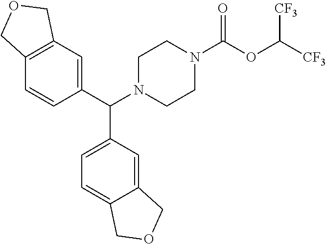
C1(C(N2CCN(C(OC([CF3])[CF3])=O)CC2)C2=CC=C3C(=C2)COC3)=CC2=C(C=C1)COC2
